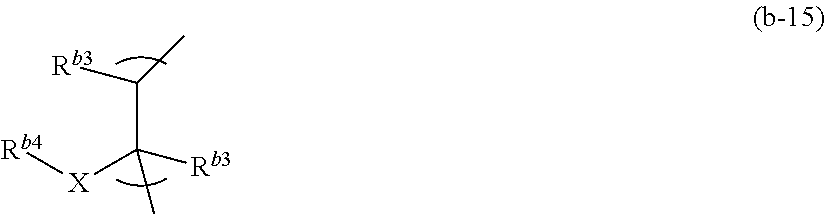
[Rb3]C(C)C([X][Rb4])([Rb3])C
